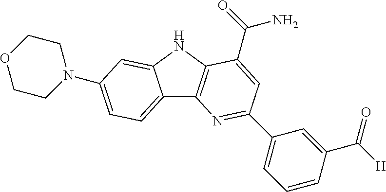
C12=CC=C(N3CCOCC3)C=C1NC1=C2N=C(C2=CC=CC(C([H])=O)=C2)C=C1C(=O)N
